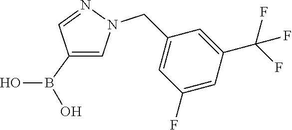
C1(B(O)O)=CN(CC2=CC(F)=CC(C(F)(F)F)=C2)N=C1
